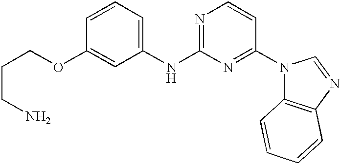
C1(NC2=NC=CC(N3C4=C(N=C3)C=CC=C4)=N2)=CC=CC(OCCCN)=C1
